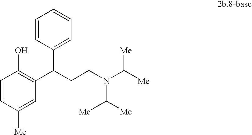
C1=CC(C(C2=C(O)C=CC([Me])=C2)CCN(C([Me])[Me])C([Me])[Me])=CC=C1
